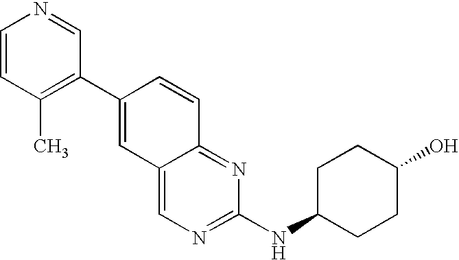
C1=CC(C)=C(C2=CC3=CN=C(NC4CCC(O)CC4)N=C3C=C2)C=N1
